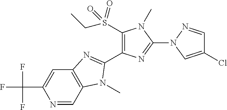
N1=CC2=C(C=C1C(F)(F)F)N=C(C1=C(S(=O)(=O)CC)N(C)C(N3C=C(Cl)C=N3)=N1)N2C
